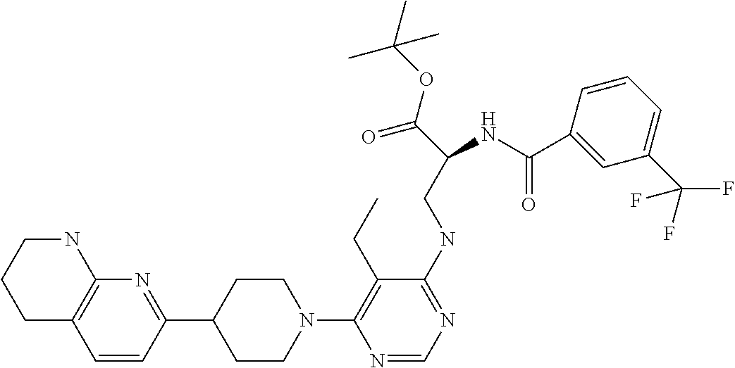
N1(C2=C(CC)C(NCC(C(=O)OC(C)(C)C)NC(C3=CC(C(F)(F)F)=CC=C3)=O)=NC=N2)CCC(C2=NC3=C(C=C2)CCCN3)CC1
